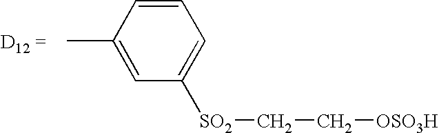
CC1=CC([SO2]CC[OSO3H])=CC=C1
